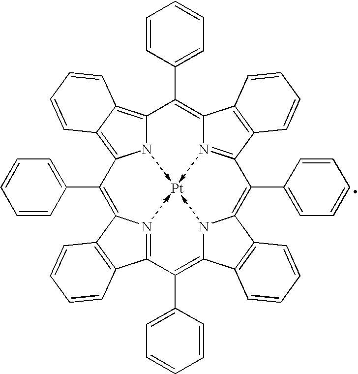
N12C3=C4C(=C1C(C1=CC=CC=C1)=C1N5=C(C6=C1C=CC=C6)C(C1=CC=CC=C1)=C1N6C(=C(C7=CC=CC=C7)C7=N(C(=C3C3=CC=CC=C3)C3=C7C=CC=C3)[Pt]256)C2=C1C=CC=C2)C=CC=C4
